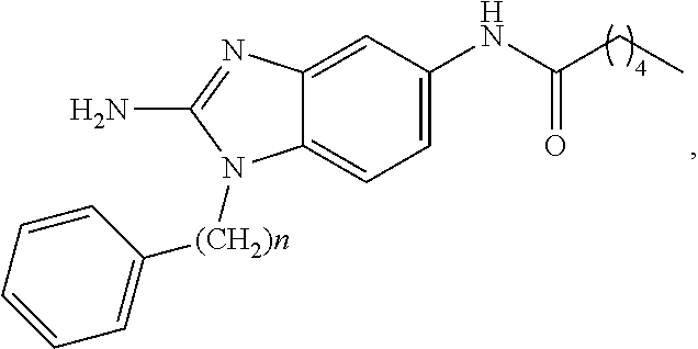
O=C(NC1=CC=C2C(=C1)N=C(N)N2[(CH2)n]C1=CC=CC=C1)CC
